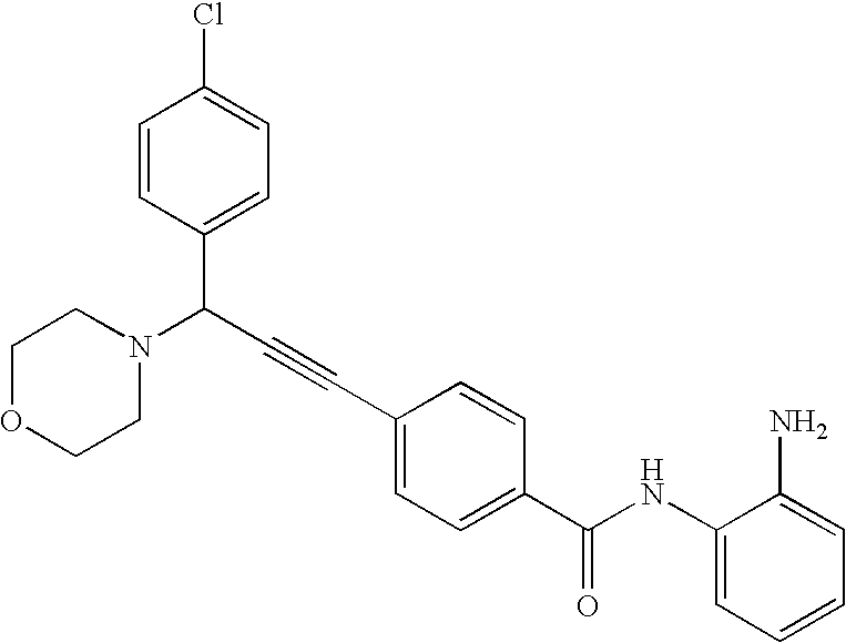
C1(NC(C2=CC=C(C#CC(C3=CC=C(Cl)C=C3)N3CCOCC3)C=C2)=O)=CC=CC=C1N
